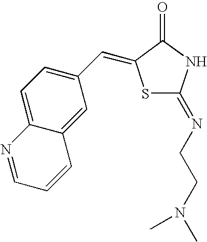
C1=C2C(=CC(C=C3SC(=NCCN(C)C)NC3=O)=C1)C=CC=N2
